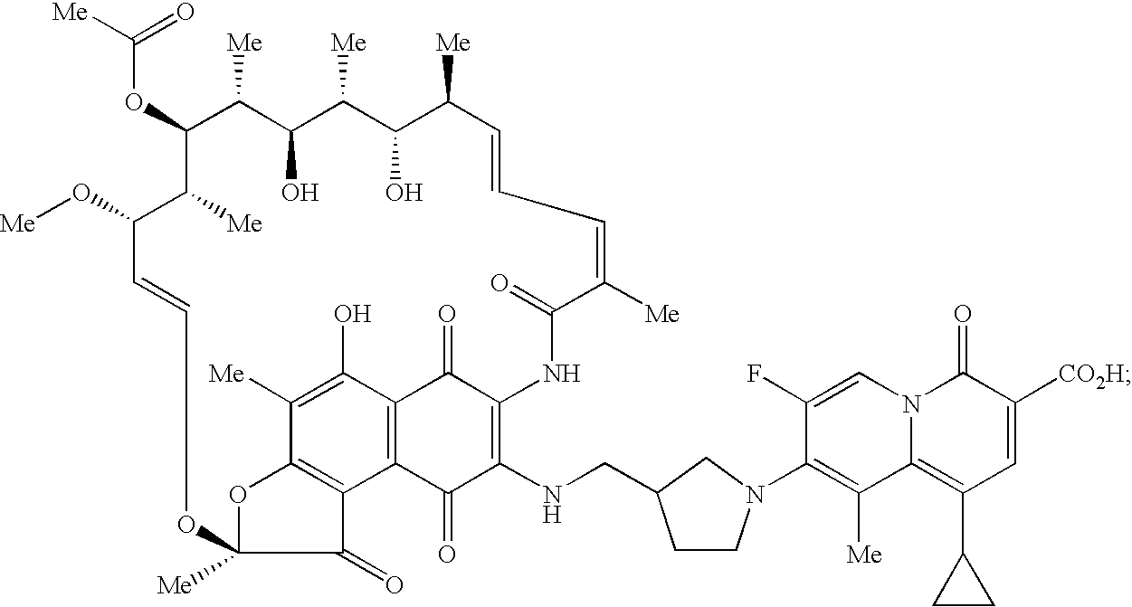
C(OC1C([Me])C(O)C([Me])C(O)C([Me])C=CC=C([Me])C(=O)NC2=C(NCC3CCN(C4=C([Me])C5=C(C6CC6)C=C([CO2H])C(=O)N5C=C4F)C3)C(=O)C3=C(C2=O)C(O)=C([Me])C2=C3C(=O)C([Me])(O2)OC=CC(O[Me])C1[Me])([Me])=O
